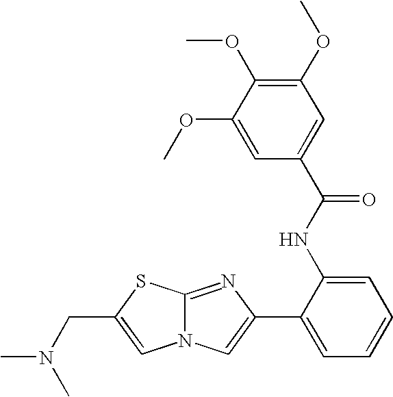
N12C(=NC(C3=CC=CC=C3NC(C3=CC(OC)=C(OC)C(OC)=C3)=O)=C1)SC(CN(C)C)=C2
